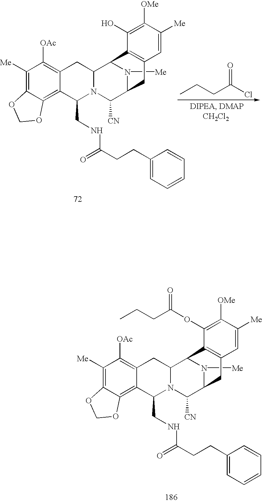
CCCC(Cl)=O.C1([OAc])=C2C(=C3C(=C1[Me])OCO3)C(CNC(CCC1=CC=CC=C1)=O)N1C(C2)C2N([Me])C(C1[CN])CC1=C2C(O)=C([OMe])C([Me])=C1.C1([OAc])=C2C(=C3C(=C1[Me])OCO3)C(CNC(CCC1=CC=CC=C1)=O)N1C(C2)C2N([Me])C(C1[CN])CC1=C2C(OC(CCC)=O)=C([OMe])C([Me])=C1
